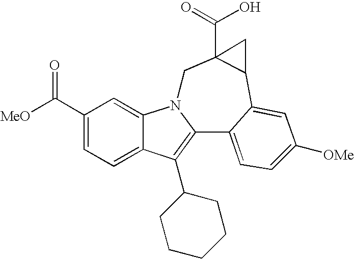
C1(C(=O)[MeO])=CC=C2C(=C1)N1C(=C2C2CCCCC2)C2=CC=C([OMe])C=C2C2C(C(O)=O)(C1)C2
